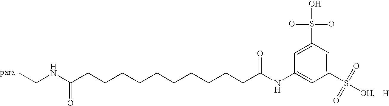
CCNC(CCCCCCCCCCC(NC1=CC(S(=O)(=O)[OH])=CC(S(=O)(=O)O)=C1)=O)=O.[H]
